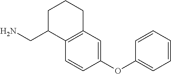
C1(OC2=CC=CC=C2)=CC2=C(C=C1)C(CN)CCC2
